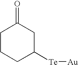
C1CCC([Te][Au])CC1=O
